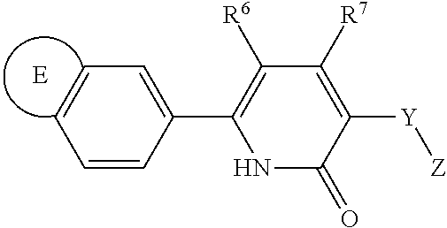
[E].[Y](C1=C([R7])C([R6])=C(C2=CC=CC=C2)NC1=O)[Z]
